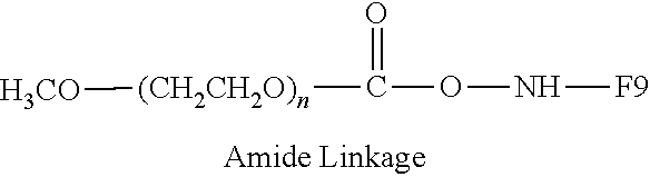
O(N[F9])C([(CH2CH2O)n][H3CO])=O
